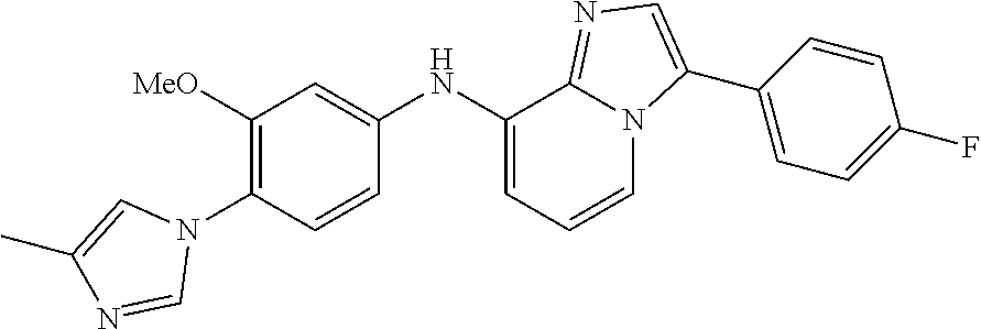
C1([MeO])=C(N2C=C(C)N=C2)C=CC(NC2=CC=CN3C2=NC=C3C2=CC=C(F)C=C2)=C1
